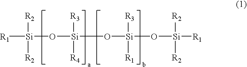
[R1][Si](O[Si](O[Si](O[Si]([R1])([R2])[R2])([R1])[R3])([R4])[R3])([R2])[R2]
